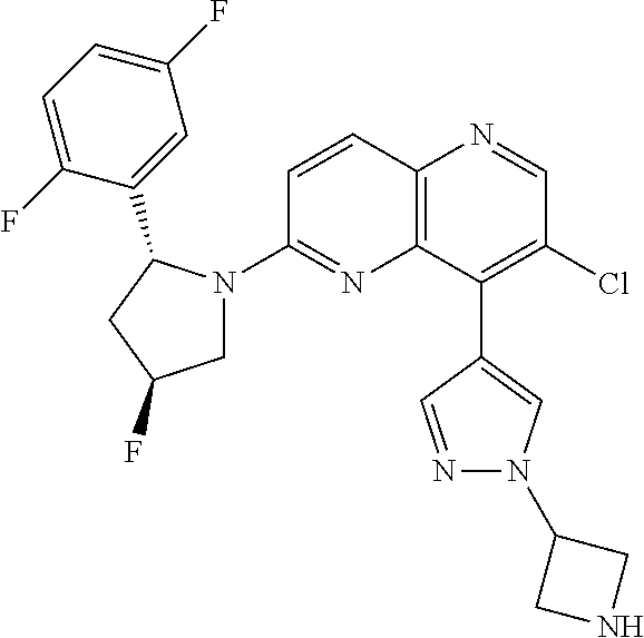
C12=C(C(C3=CN(C4CNC4)N=C3)=C(Cl)C=N1)N=C(N1CC(F)CC1C1=CC(F)=CC=C1F)C=C2
